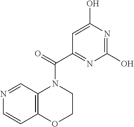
N1=CC2=C(C=C1)OCCN2C(C1=NC(O)=NC(O)=C1)=O
